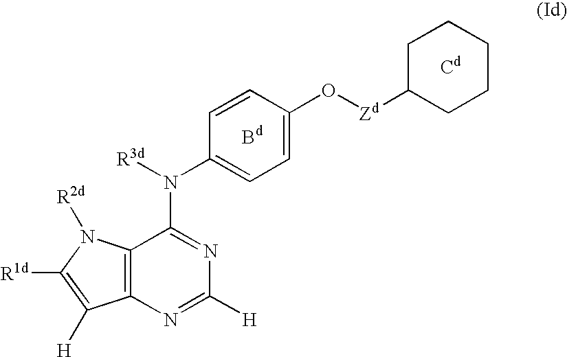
[Bd].C12=C(N=C([H])N=C1N(C1=CC=C(O[Zd]C3CCCCC3)C=C1)[R3d])C([H])=C([R1d])N2[R2d].[Cd]
